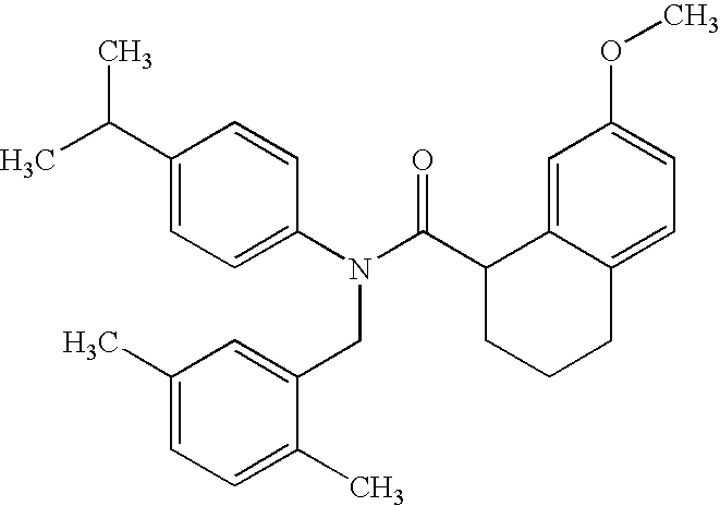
C1(C(C)C)=CC=C(N(C(C2CCCC3=CC=C(OC)C=C23)=O)CC2=CC(C)=CC=C2C)C=C1
